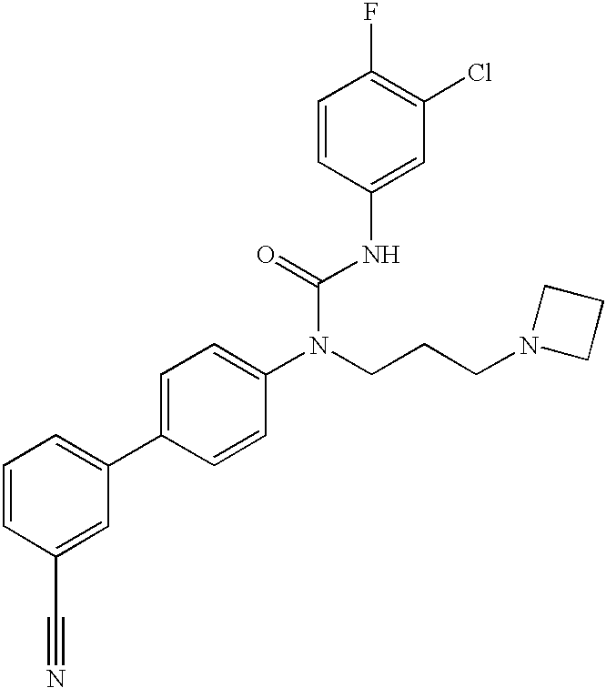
C1=CC(C#N)=CC(C2=CC=C(N(CCCN3CCC3)C(=O)NC3=CC(Cl)=C(F)C=C3)C=C2)=C1
